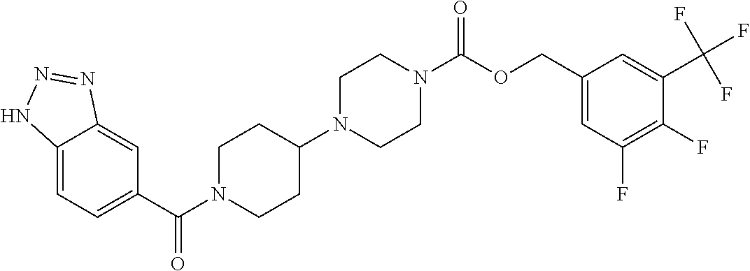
C12=CC=C(C(=O)N3CCC(N4CCN(C(=O)OCC5=CC(F)=C(F)C(C(F)(F)F)=C5)CC4)CC3)C=C1N=NN2
